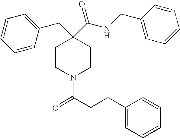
C1CN(C(CCC2=CC=CC=C2)=O)CCC1(C(NCC1=CC=CC=C1)=O)CC1=CC=CC=C1
